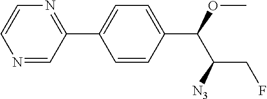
C1(C(C(CF)[N3])OC)=CC=C(C2=NC=CN=C2)C=C1
